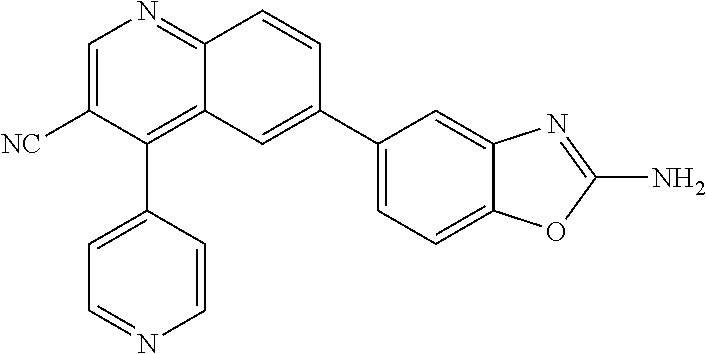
C1(C2=CC3=C(C4=CC=NC=C4)C([NC])=CN=C3C=C2)=CC=C2C(=C1)N=C(N)O2
